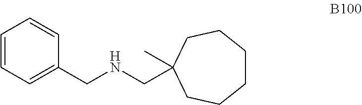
C1=CC=C(CNCC2(C)CCCCCC2)C=C1
